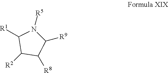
[R2]C1C([R8])C([R9])N([R5])C1[R1]
